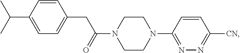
N1=C(N2CCN(C(CC3=CC=C(C(C)C)C=C3)=O)CC2)C=CC([CN])=N1
